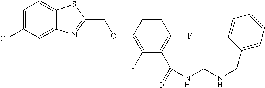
C12=CC(Cl)=CC=C1SC(COC1=C(F)C(C(=O)NCNCC3=CC=CC=C3)=C(F)C=C1)=N2
